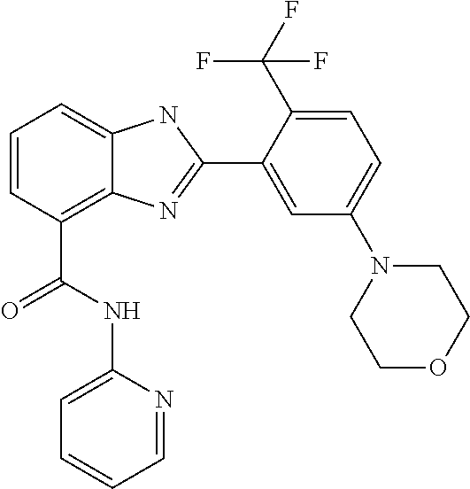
C1=CC(C(NC2=CC=CC=N2)=O)=C2C(=C1)NC(C1=CC(N3CCOCC3)=CC=C1C(F)(F)F)=N2
